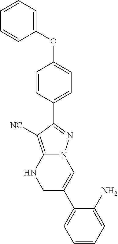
N12C(=C([NC])C(C3=CC=C(OC4=CC=CC=C4)C=C3)=N1)NCC(C1=CC=CC=C1N)=C2
